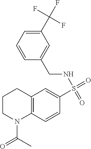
C12=C(C=CC(S(=O)(NCC3=CC(C(F)(F)F)=CC=C3)=O)=C1)N(C(C)=O)CCC2
